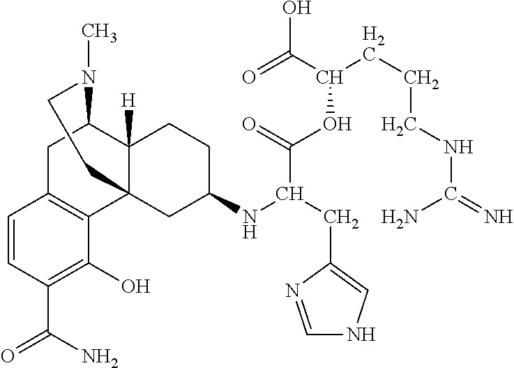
C1C2=C(C34C([H])(C1N(C)CC3)CCC(NC(CC1=CNC=N1)C(=O)OC(C(=O)O)CCCNC(=N)N)C4)C(O)=C(C(N)=O)C=C2
